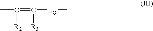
C(=C([LQ]C)[R3])([R2])C
